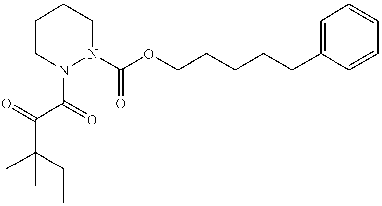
CC(CC)(C)C(=O)C(=O)N1CCCCN1C(OCCCCCC1=CC=CC=C1)=O
